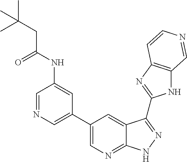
C1=NC=C(C2=CN=C3C(=C2)C(C2=NC4=C(N2)C=NC=C4)=NN3)C=C1NC(=O)CC(C)(C)C
